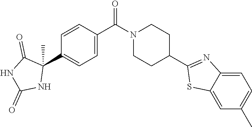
C1=CC(C(N2CCC(C3=NC4=CC=C(C)C=C4S3)CC2)=O)=CC=C1C1(C)C(=O)NC(=O)N1
